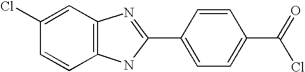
C1=C(Cl)C=CC2=C1N=C(C1=CC=C(C(=O)Cl)C=C1)N2
